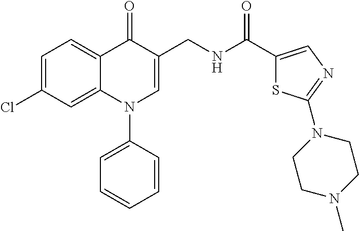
C1=C(Cl)C=C2C(=C1)C(=O)C(CNC(C1=CN=C(N3CCN(C)CC3)S1)=O)=CN2C1=CC=CC=C1
